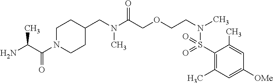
C1N(C(=O)C(C)N)CCC(CN(C(COCCN(C)S(=O)(=O)C2=C(C)C=C([OMe])C=C2C)=O)C)C1
